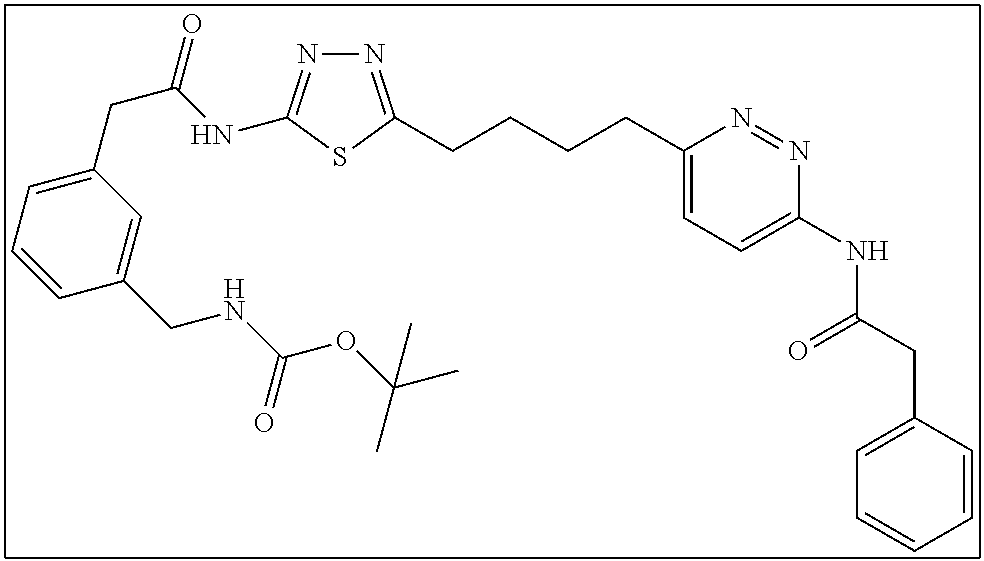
N1=C(CCCCC2=CC=C(NC(CC3=CC=CC=C3)=O)N=N2)SC(NC(CC2=CC=CC(CNC(OC(C)(C)C)=O)=C2)=O)=N1
